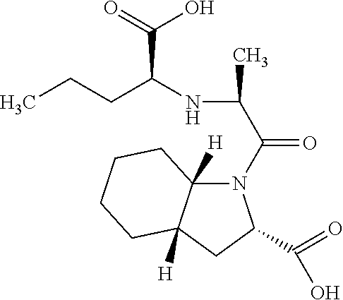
C(C(=O)N1C2([H])C([H])(CC1C(=O)O)CCCC2)(C)NC(CCC)C(=O)O
